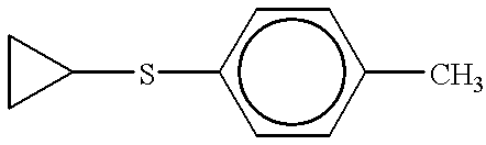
C1CC1Sc1ccc(C)cc1
